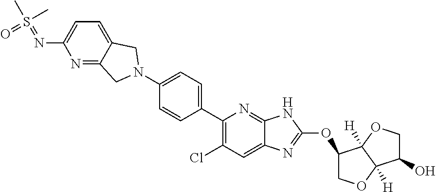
C1(N2CC3=NC(N=S(=O)(C)C)=CC=C3C2)=CC=C(C2=C(Cl)C=C3C(=N2)NC(OC2COC4([H])C2([H])OCC4O)=N3)C=C1
